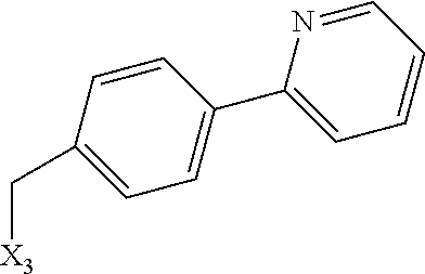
C(C1=CC=C(C2=CC=CC=N2)C=C1)[X3]
